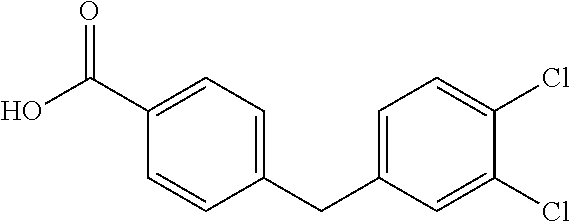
C1(C(O)=O)=CC=C(CC2=CC=C(Cl)C(Cl)=C2)C=C1
